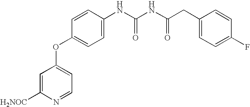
C1=C([H2NOC])N=CC=C1OC1=CC=C(NC(NC(CC2=CC=C(F)C=C2)=O)=O)C=C1
